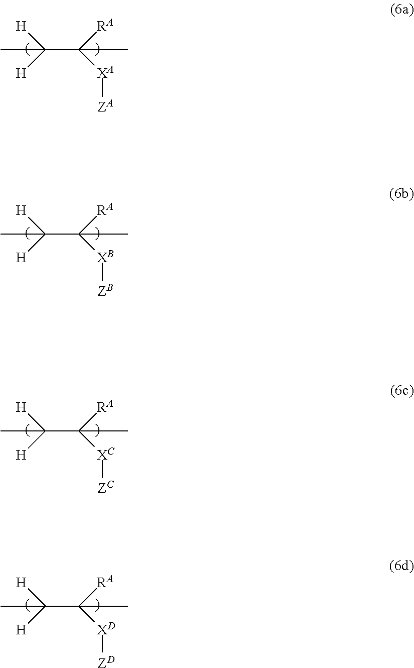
[XA](C([RA])(C)C([H])([H])C)[ZA].[XB](C([RA])(C)C([H])([H])C)[ZB].[XC](C([RA])(C)C([H])([H])C)[ZC].[XD](C([RA])(C)C([H])([H])C)[ZD]
